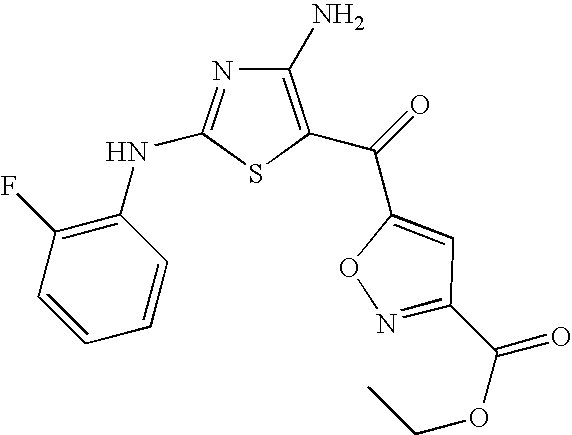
C1(N)=C(C(=O)C2=CC(C(OCC)=O)=NO2)SC(NC2=C(F)C=CC=C2)=N1
